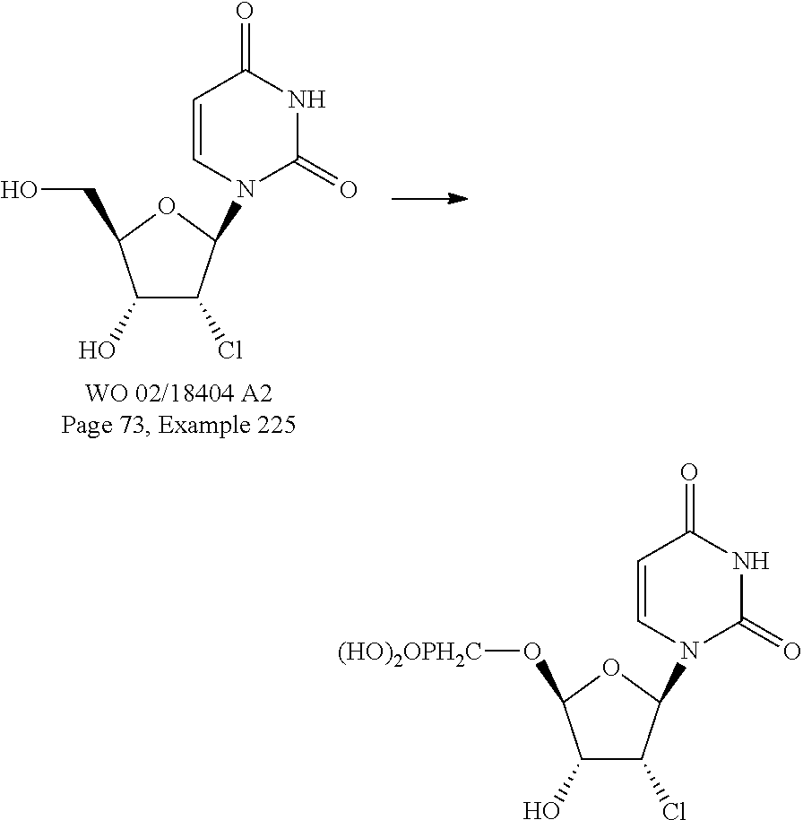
C1(O)C(Cl)C(N2C=CC(=O)NC2=O)OC1O[(HO)2OPH2C].C1(O)C(Cl)C(N2C=CC(=O)NC2=O)OC1CO
